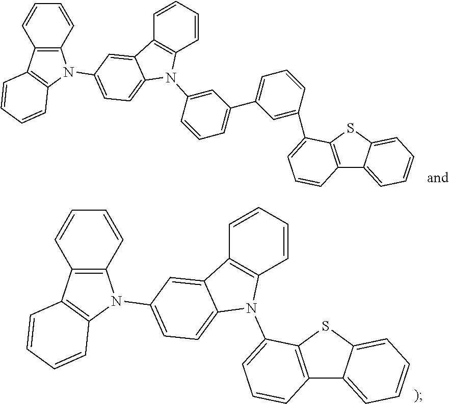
C1=CC=CC2=C1C1=CC(N3C4=C(C=CC=C4)C4=C3C=CC=C4)=CC=C1N2C1=CC=CC2=C1SC1=CC=CC=C21.C1=CC=CC2=C1C1=CC(N3C4=C(C=CC=C4)C4=C3C=CC=C4)=CC=C1N2C1=CC(C2=CC=CC(C3=CC=CC4=C3SC3=CC=CC=C43)=C2)=CC=C1
